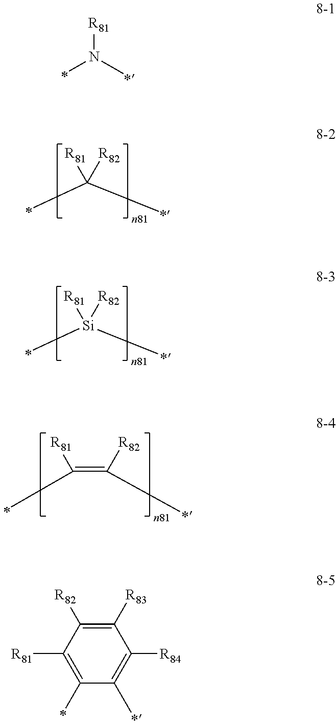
[R81]N(C)C.C([R81])([R82])(C)C.[Si]([R81])([R82])(C)C.C(=C([R82])C)([R81])C.C1(C)=C([R81])C([R82])=C([R83])C([R84])=C1C
